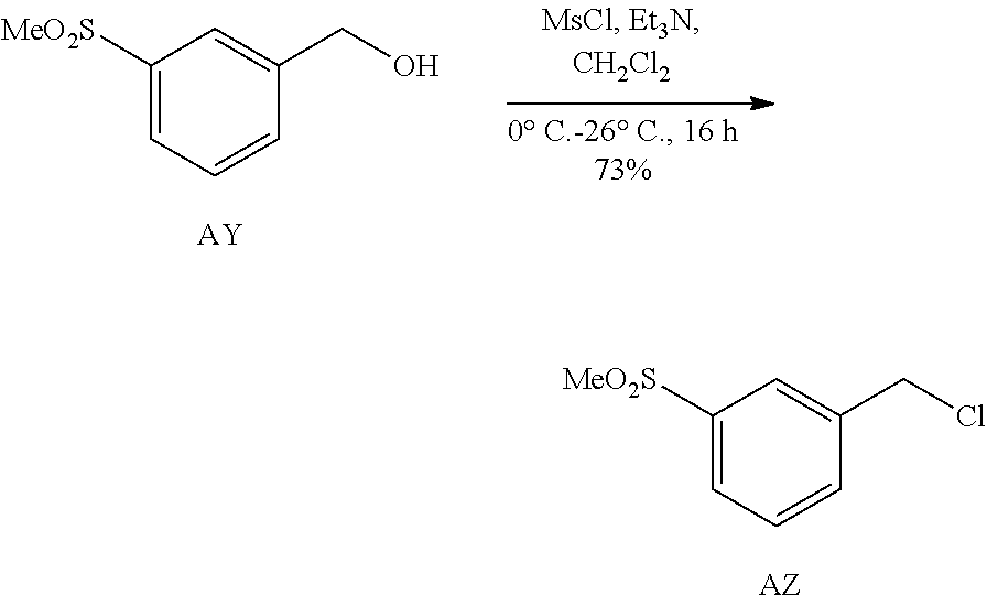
C1([MeO2S])=CC=CC(CO)=C1.[AY].C1([MeO2S])=CC=CC(CCl)=C1.[AZ]
